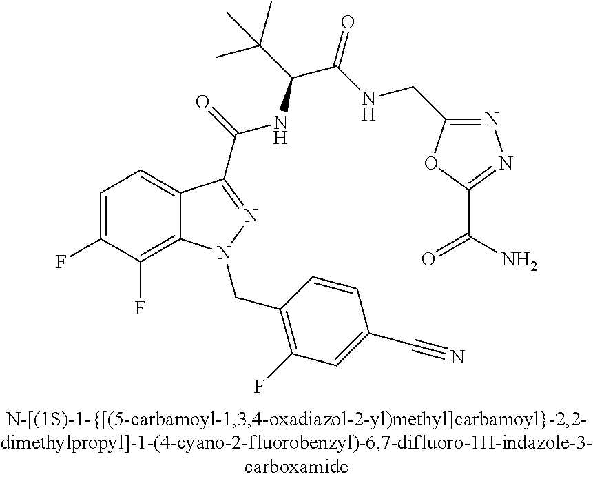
C1=C(F)C(F)=C2C(=C1)C(C(=O)NC(C(C)(C)C)C(=O)NCC1=NN=C(C(=O)N)O1)=NN2CC1=C(F)C=C(C#N)C=C1
